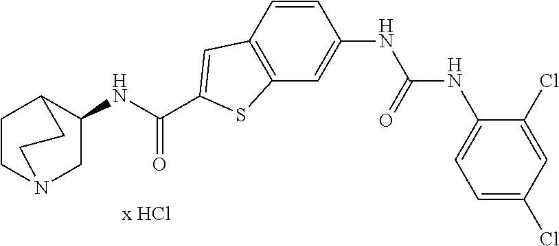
C1(NC(=O)C2=CC3=C(C=C(NC(=O)NC4=CC=C(Cl)C=C4Cl)C=C3)S2)CN2CCC1CC2
